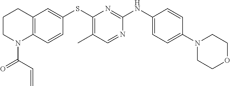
C1(N2CCOCC2)=CC=C(NC2=NC(SC3=CC4=C(C=C3)N(C(=O)C=C)CCC4)=C(C)C=N2)C=C1
